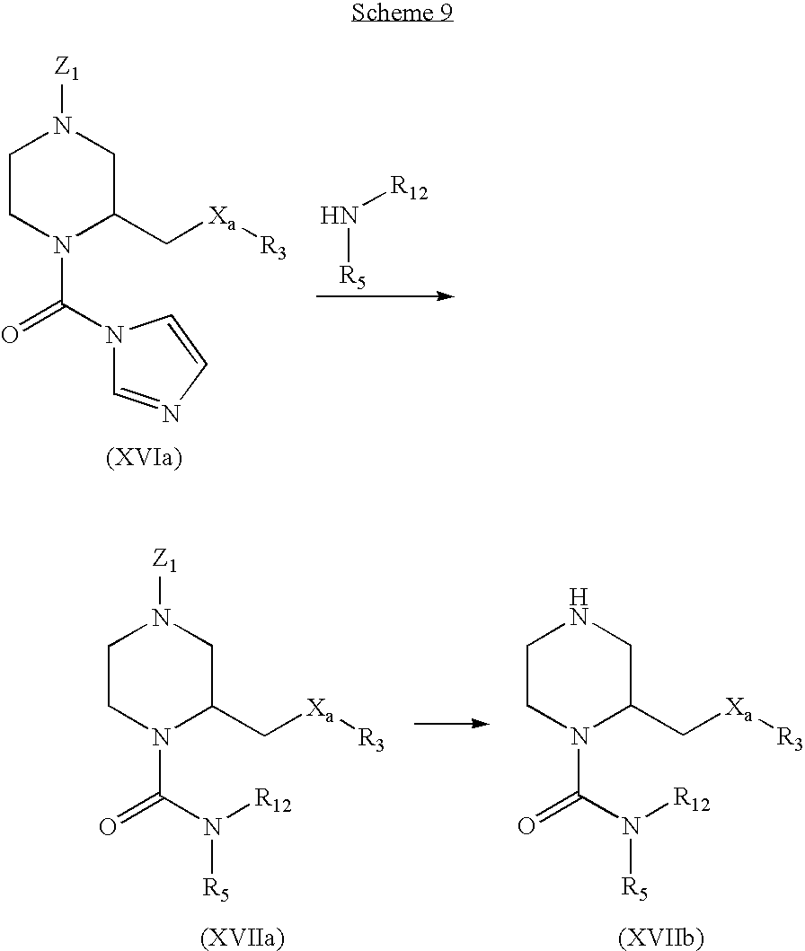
N([R5])[R12].O=C(N1C=NC=C1)N1CCN([Z1])CC1C[Xa][R3].O=C(N([R5])[R12])N1CCN([Z1])CC1C[Xa][R3].O=C(N([R5])[R12])N1CCNCC1C[Xa][R3]
